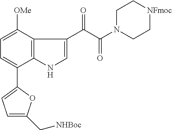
C1=C(C[NHBoc])OC(C2=CC=C([OMe])C3=C2NC=C3C(C(N2CC[NFmoc]CC2)=O)=O)=C1
